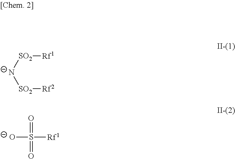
[N-]([SO2][Rf1])[SO2][Rf2].[O-]S([Rf1])(=O)=O
